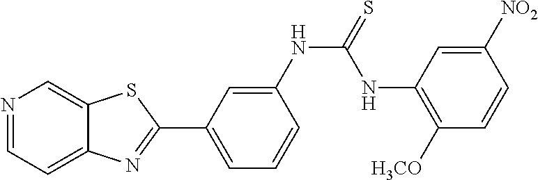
C1=C(NC(=S)NC2=C([H3CO])C=CC([NO2])=C2)C=CC=C1C1=NC2=CC=NC=C2S1
